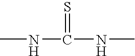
CNC(=S)NC
